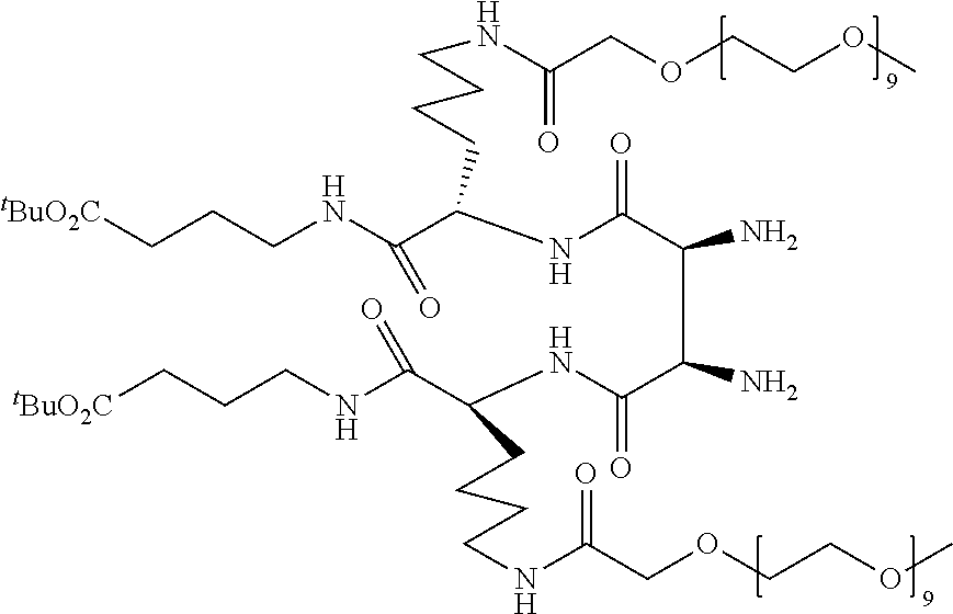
COCCOCC(NCCCCC(C(NCCC[tBuO2C])=O)NC(C(N)C(C(NC(C(NCCC[tBuO2C])=O)CCCCNC(COCCOC)=O)=O)N)=O)=O
